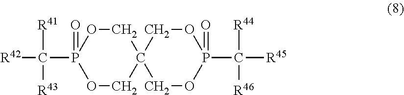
C1OP(C([R42])([R41])[R43])(=O)OCC12COP(C([R45])([R44])[R46])(=O)OC2
